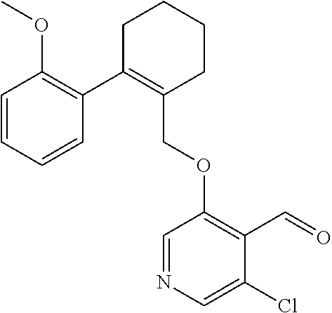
C1C(C2=C(OC)C=CC=C2)=C(COC2=C(C=O)C(Cl)=CN=C2)CCC1
